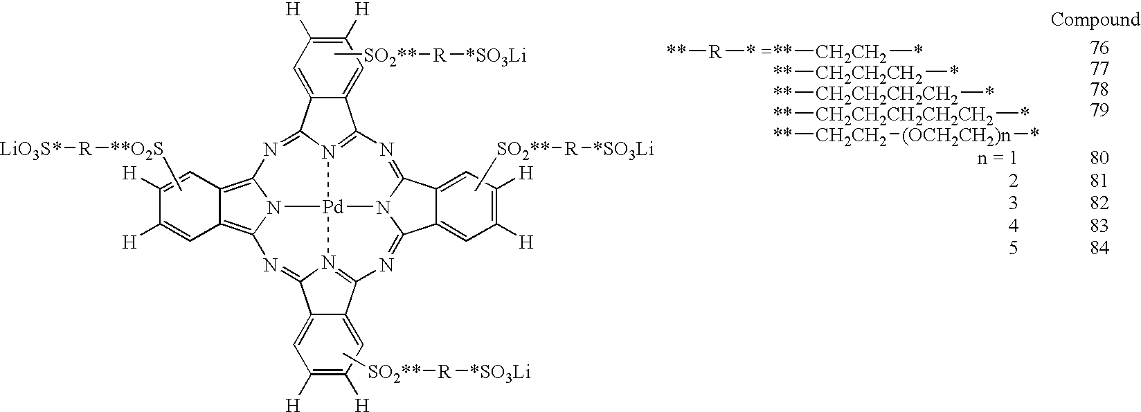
C[SO2**][R][*SO3Li].C[**O2S][R][LiO3S*].C[SO2**][R][*SO3Li].C12=C3N4C(=C1C=C([H])C([H])=C2)N=C1C2=CC([H])=C([H])C=C2C2=N1[Pd]41N4=C(C5=CC([H])=C([H])C=C5C4=N3)N=C3C4=CC([H])=C([H])C=C4C(=N2)N31.C[SO2**][R][*SO3Li].[R]([**])[* =].[CH2CH2]([**])*.[CH2CH2CH2]([**])*.[CH2CH2CH2CH2]([**])*.[CH2CH2CH2CH2CH2]([**])*.[CH2CH2]([**])[(OCH2CH2)n]*
